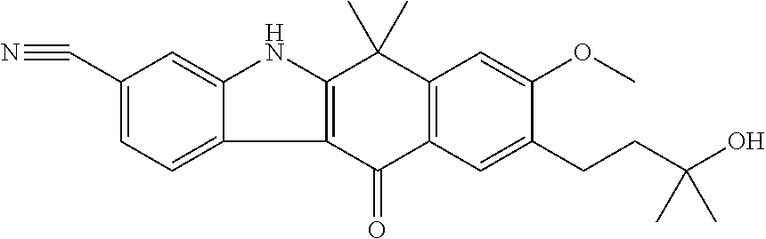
C12=C(C(=O)C3=C(C1(C)C)C=C(OC)C(CCC(C)(C)O)=C3)C1=CC=C(C#N)C=C1N2
